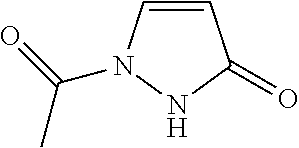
C1=CN(C(=O)C)NC1=O
